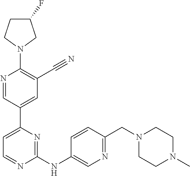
N1=CC(C2=CC=NC(NC3=CN=C(CN4CCN(C)CC4)C=C3)=N2)=CC(C#N)=C1N1CC(F)CC1
